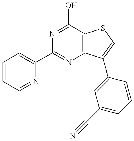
C1=CC=NC(C2=NC3=C(C(O)=N2)SC=C3C2=CC(C#N)=CC=C2)=C1
